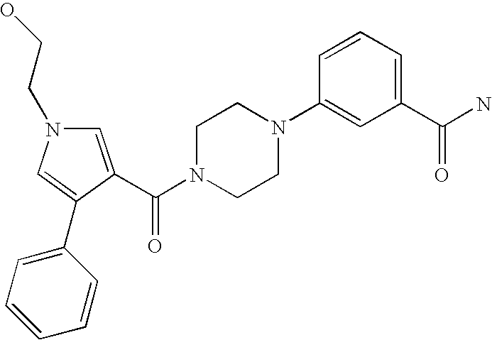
C1=C(C(N2CCN(C3=CC(C(N)=O)=CC=C3)CC2)=O)C(C2=CC=CC=C2)=CN1CCO
